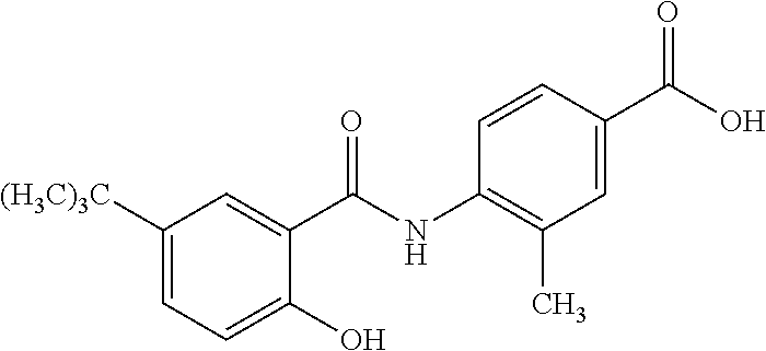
C1([(H3C)3C])=CC=C(O)C(C(NC2=C(C)C=C(C(O)=O)C=C2)=O)=C1
